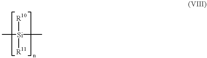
C[Si](C)([R10])[R11]
